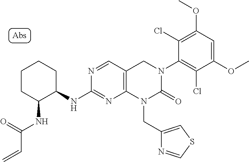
N(C1CCCCC1NC1=NC2=C(C=N1)CN(C1=C(Cl)C(OC)=CC(OC)=C1Cl)C(=O)N2CC1=CSC=N1)C(C=C)=O
